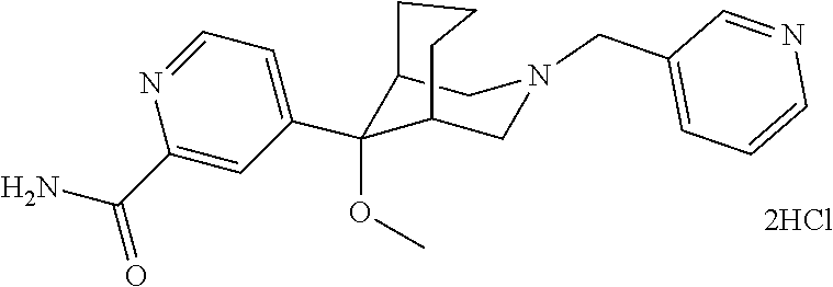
C1=NC(C(=O)N)=CC(C2(OC)C3CN(CC4=CC=CN=C4)CC2CCC3)=C1
